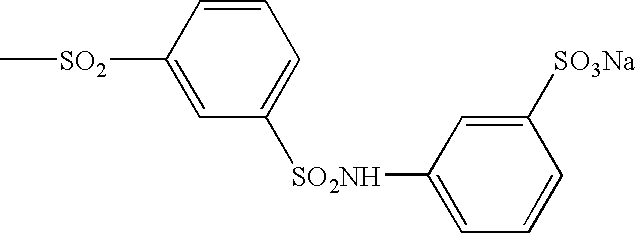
C1=CC([SO2]C)=CC([SO2NH]C2=CC=CC([SO3Na])=C2)=C1
